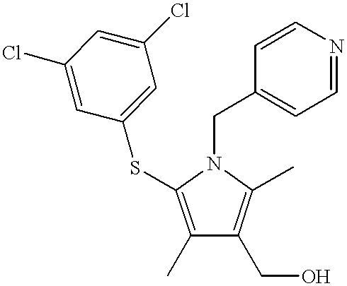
C1(C)=C(SC2=CC(Cl)=CC(Cl)=C2)N(CC2=CC=NC=C2)C(C)=C1CO
